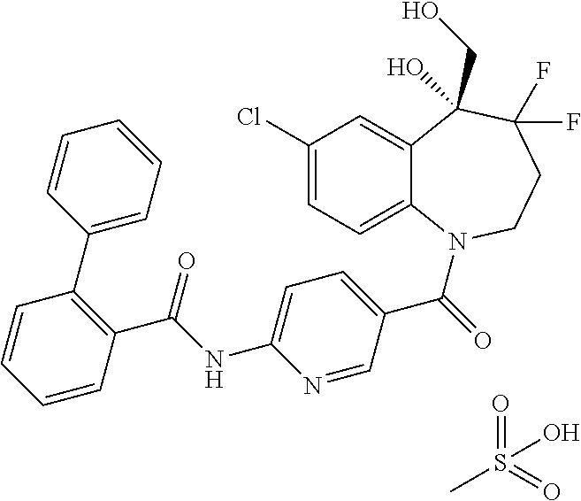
C12=CC(Cl)=CC=C1N(C(=O)C1=CC=C(NC(C3=C(C4=CC=CC=C4)C=CC=C3)=O)N=C1)CCC(F)(F)C2(CO)O.CS(=O)(=O)O
